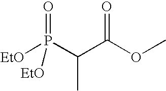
[EtO]P(C(C(OC)=O)C)(=O)[EtO]
